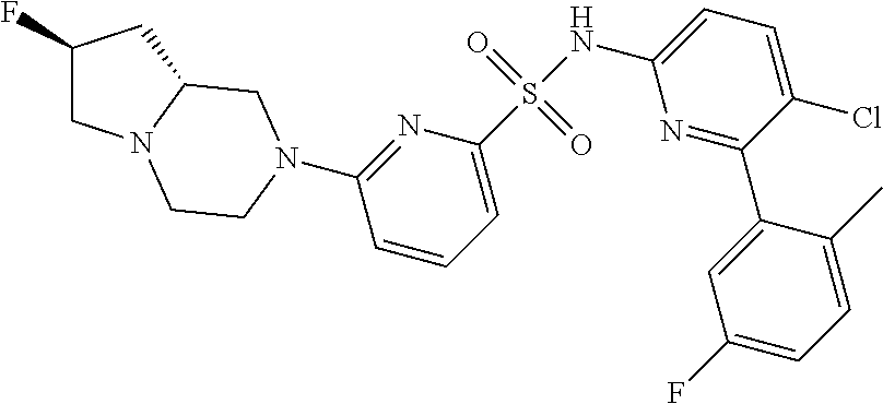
N1=C(C2=CC(F)=CC=C2C)C(Cl)=CC=C1NS(C1=CC=CC(N2CCN3CC(F)CC3C2)=N1)(=O)=O
